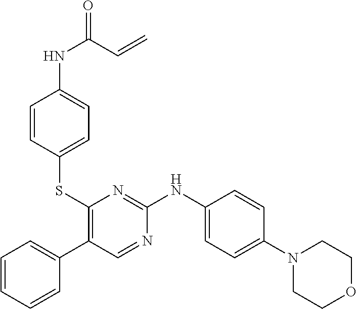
S(C1=C(C2=CC=CC=C2)C=NC(NC2=CC=C(N3CCOCC3)C=C2)=N1)C1=CC=C(NC(C=C)=O)C=C1
